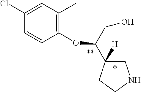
C1(Cl)=CC(C)=C(OC(C2([H])CNCC2)CO)C=C1
